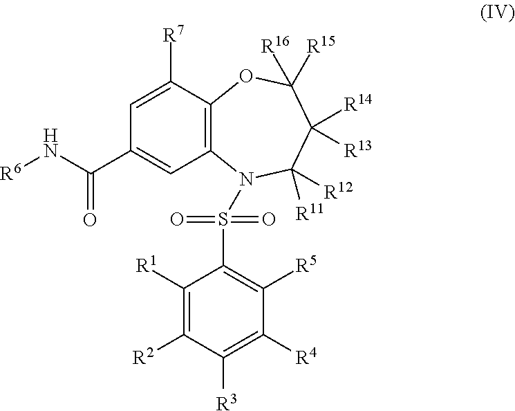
C12=C(C([R7])=CC(C(N[R6])=O)=C1)OC([R15])([R16])C([R14])([R13])C([R12])([R11])N2S(=O)(=O)C1=C([R5])C([R4])=C([R3])C([R2])=C1[R1]
